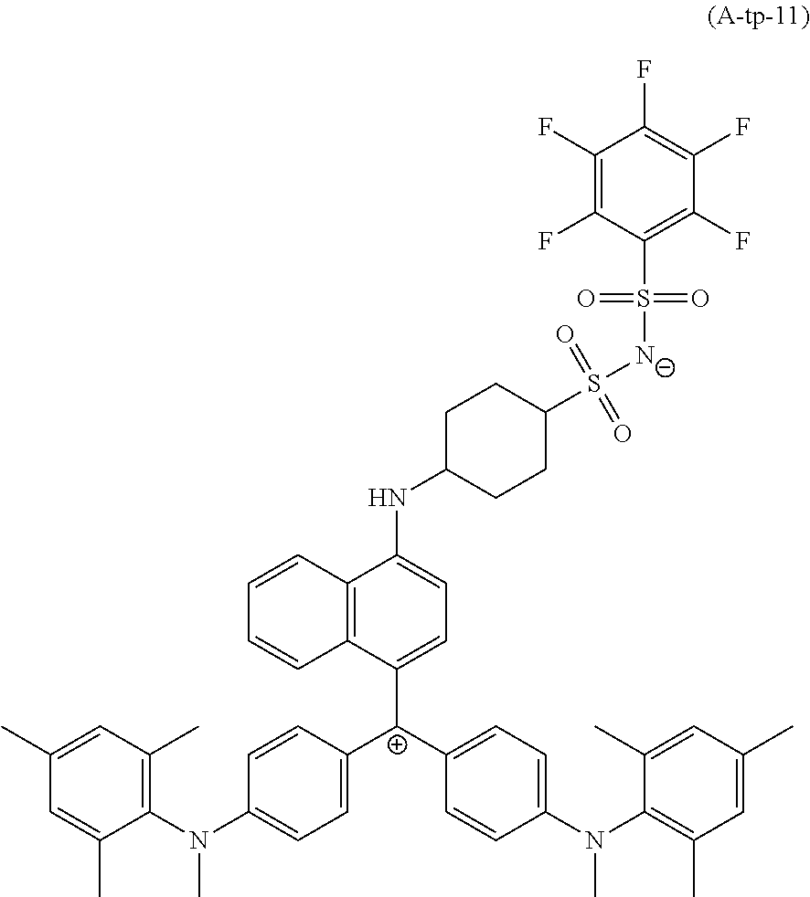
C12=C(C([C+](C3=CC=C(N(C4=C(C)C=C(C)C=C4C)C)C=C3)C3=CC=C(N(C4=C(C)C=C(C)C=C4C)C)C=C3)=CC=C1NC1CCC(S([N-]S(C3=C(F)C(F)=C(F)C(F)=C3F)(=O)=O)(=O)=O)CC1)C=CC=C2
